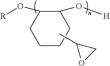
C1(O[H])C(O[R])CCCC1.C1(C)OC1
